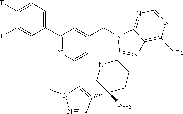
FC1=CC=C(C2=NC=C(N3CCCC(N)(C4=CN(C)N=C4)C3)C(CN3C=NC4=C(N)N=CN=C34)=C2)C=C1F
